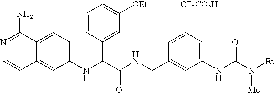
C1(NC(C(NCC2=CC(NC(N([Et])[Me])=O)=CC=C2)=O)C2=CC([OEt])=CC=C2)=CC=C2C(=C1)C=CN=C2N.[CF3CO2H]
